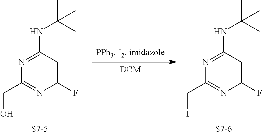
N1=C(NC(C)(C)C)C=C(F)N=C1CO.[S7-5].N1=C(NC(C)(C)C)C=C(F)N=C1CI.[S7-6]
